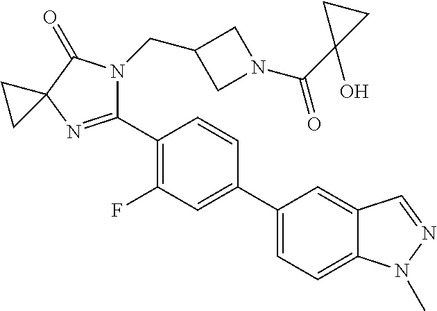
C1(C2=C(F)C=C(C3=CC=C4C(=C3)C=NN4C)C=C2)=NC2(C(=O)N1CC1CN(C(C3(O)CC3)=O)C1)CC2
